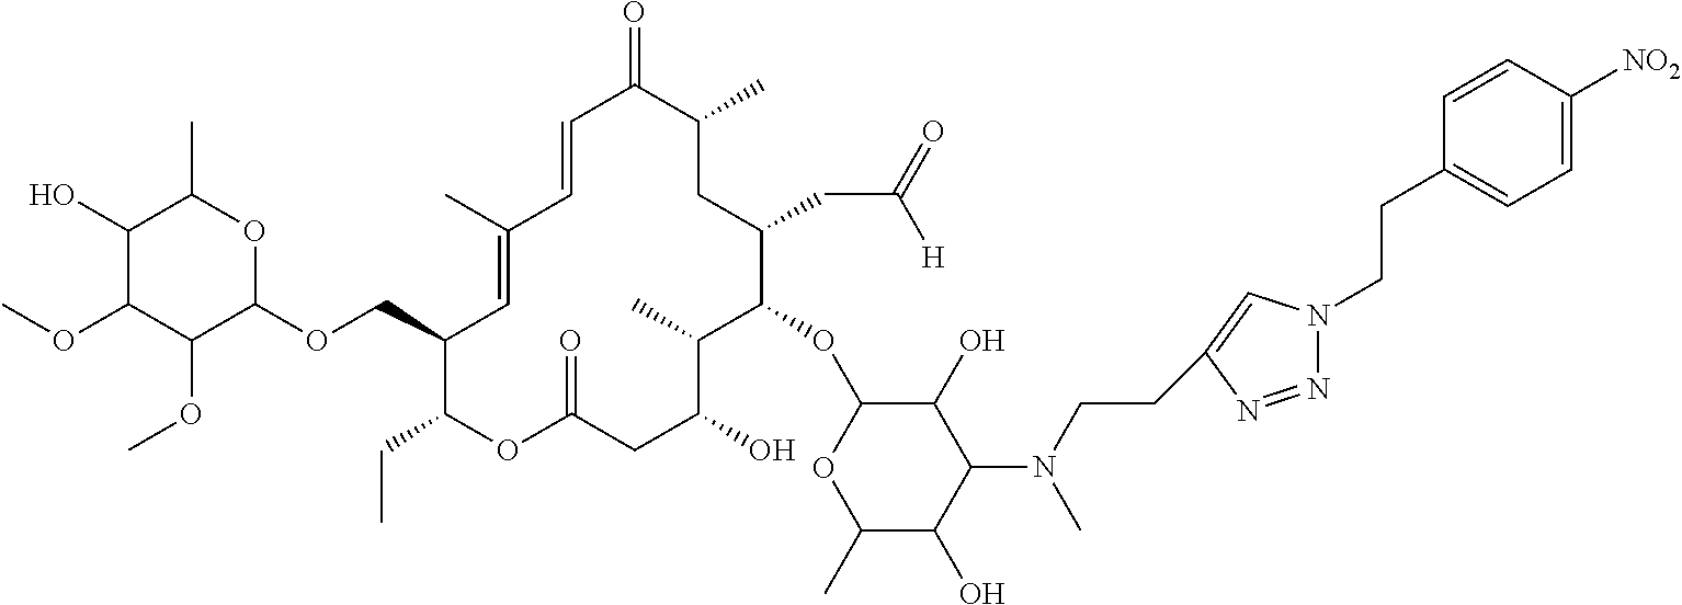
C1(O)C(OC)C(OC)C(OCC2C(CC)OC(=O)CC(O)C(C)C(OC3C(O)C(N(C)CCC4=CN(CCC5=CC=C([NO2])C=C5)N=N4)C(O)C(C)O3)C(CC(=O)[H])CC(C)C(=O)C=CC(C)=C2)OC1C
